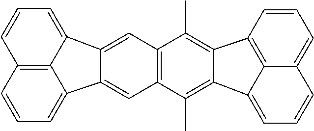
C1=CC2=C3C(=C1)C=CC=C3C1=C(C)C3=C(C(C)=C21)C=C1C2=CC=CC4=C2C(=CC=C4)C1=C3
